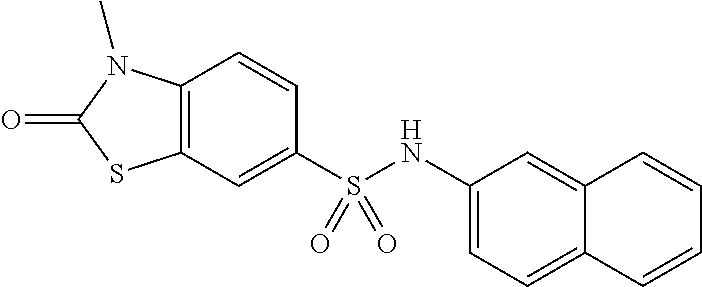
C1=CC2=C(C=C1S(NC1=CC=C3C(=C1)C=CC=C3)(=O)=O)SC(=O)N2C
